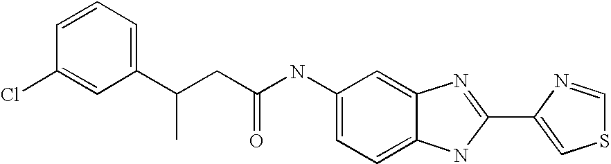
C1=C2C(=CC=C1NC(CC(C1=CC=CC(Cl)=C1)C)=O)NC(C1=CSC=N1)=N2
